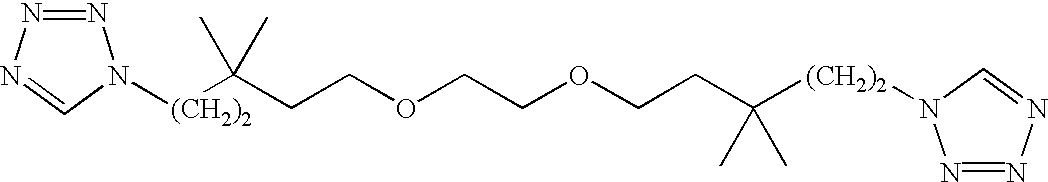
N1=NN=CN1[(CH2)2]C(CCOCCOCCC([(CH2)2]N1N=NN=C1)(C)C)(C)C
